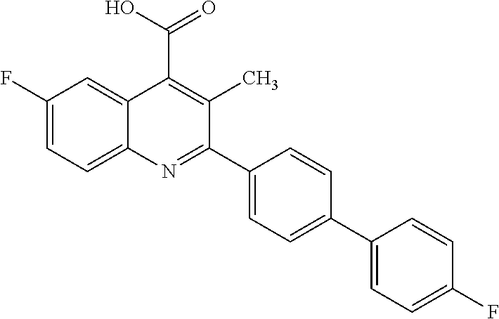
C1(F)=CC=C2C(=C1)C(C(O)=O)=C(C)C(C1=CC=C(C3=CC=C(F)C=C3)C=C1)=N2
